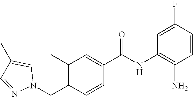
C(C1=C(C)C=C(C(NC2=C(N)C=CC(F)=C2)=O)C=C1)N1N=CC(C)=C1
